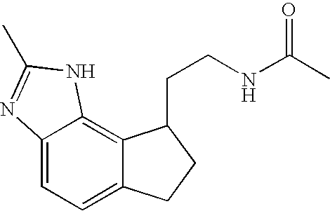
C1=C2C(=C3C(=C1)CCC3CCNC(C)=O)NC(C)=N2
